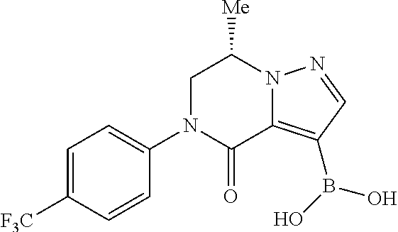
N1(C2=CC=C([F3C])C=C2)C(=O)C2=C(B(O)O)C=NN2C([Me])C1
